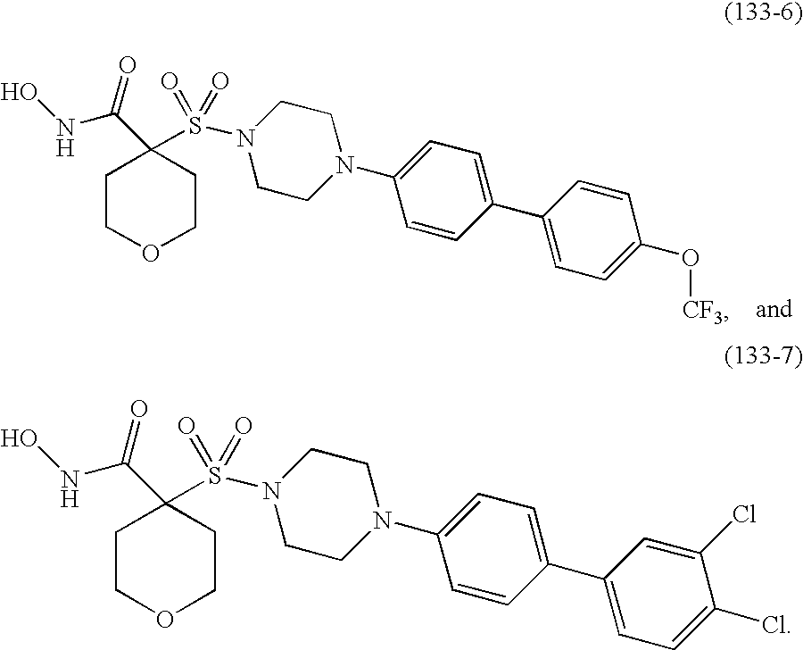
ONC(C1(S(N2CCN(C3=CC=C(C4=CC=C(O[CF3])C=C4)C=C3)CC2)(=O)=O)CCOCC1)=O.ONC(C1(S(N2CCN(C3=CC=C(C4=CC=C(Cl)C(Cl)=C4)C=C3)CC2)(=O)=O)CCOCC1)=O
